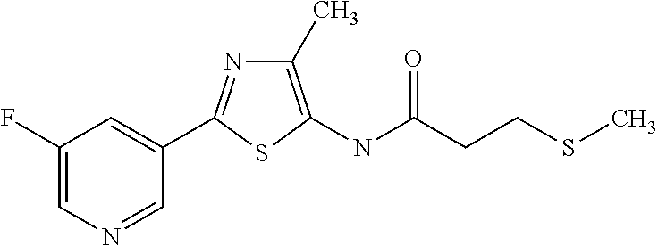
C1(F)=CN=CC(C2=NC(C)=C(NC(=O)CCSC)S2)=C1
